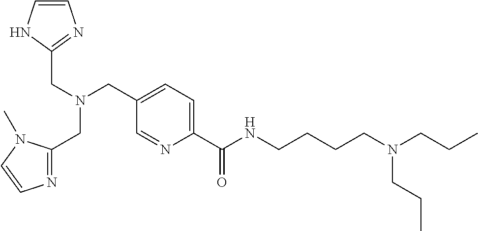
C(N(CC1=CC=C(C(NCCCCN(CCC)CCC)=O)N=C1)CC1=NC=CN1)C1=NC=CN1C
